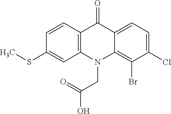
C12=C(N(CC(O)=O)C3=C(Br)C(Cl)=CC=C3C1=O)C=C(SC)C=C2
